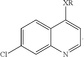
C1=C(Cl)C=C2C(=C1)C([XR])=CC=N2
